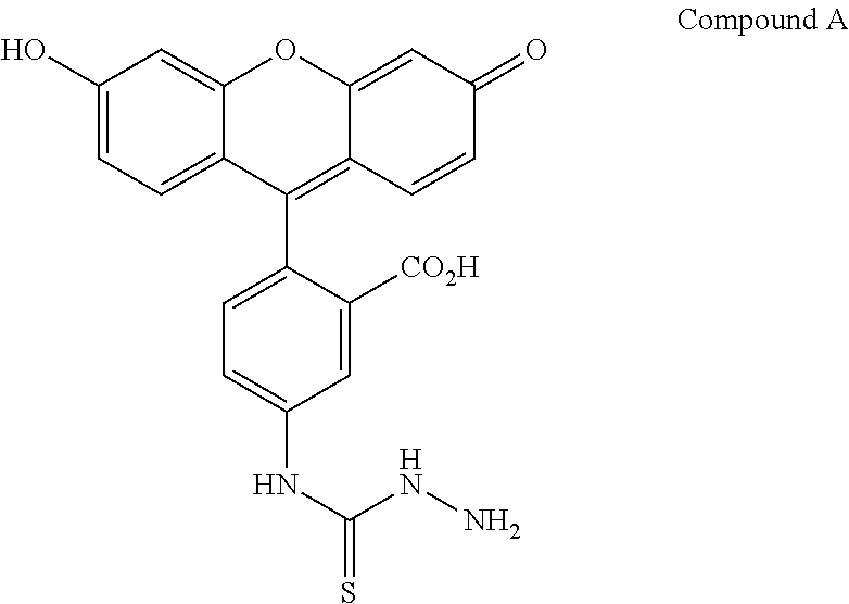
C1(O)=CC=C2C(=C1)OC1=CC(=O)C=CC1=C2C1=CC=C(NC(=S)NN)C=C1[CO2H]
